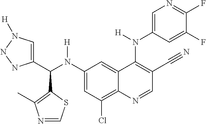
C1(N(C(C2=CN([H])NN2)C2=C(C)N=CS2)[H])=CC(Cl)=C2C(=C1)C(N(C1=CN=C(F)C(F)=C1)[H])=C(C#N)C=N2
